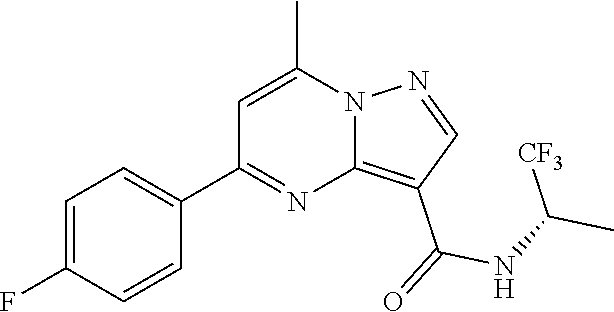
C12=C(C(=O)NC(C)[CF3])C=NN1C(C)=CC(C1=CC=C(F)C=C1)=N2
